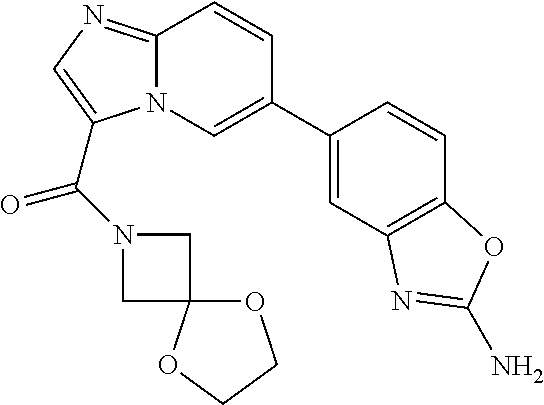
N12C(=NC=C1C(N1CC3(C1)OCCO3)=O)C=CC(C1=CC3=C(C=C1)OC(N)=N3)=C2
